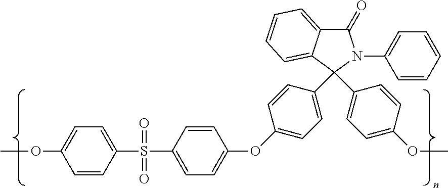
O(C1=CC=C(S(C2=CC=C(OC3=CC=C(C4(C5=CC=C(OC)C=C5)C5=CC=CC=C5C(=O)N4C4=CC=CC=C4)C=C3)C=C2)(=O)=O)C=C1)C
